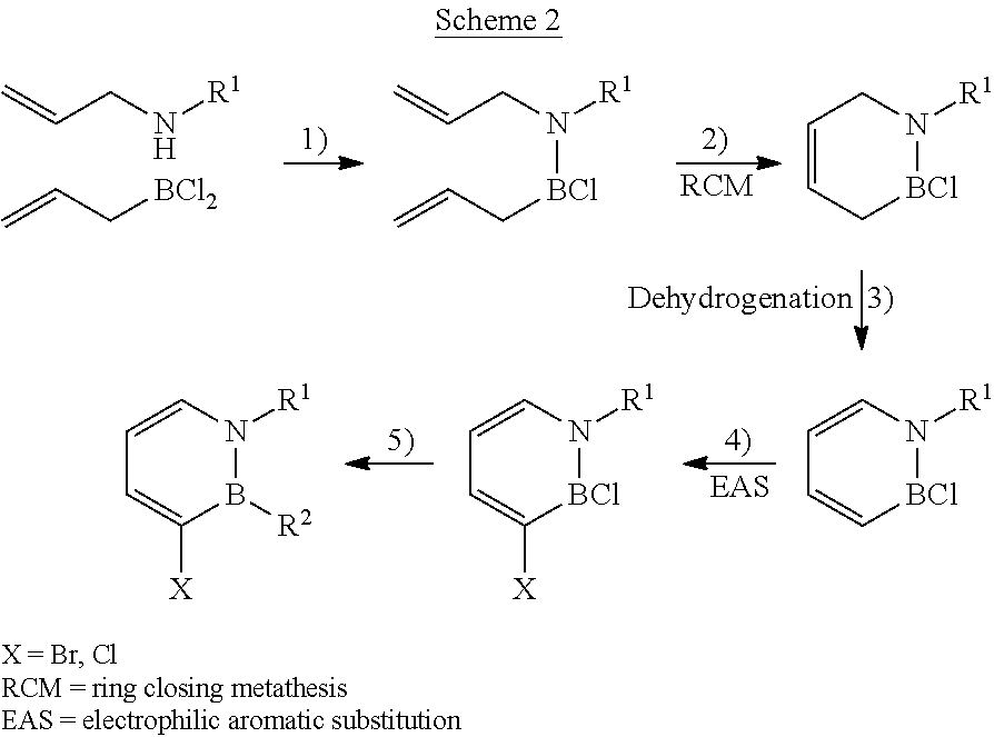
C=CCN[R1].C=CC[BCl2].C=CCN([R1])[BCl]CC=C.C1=CC[BCl]N([R1])C1.C1=CN([R1])[BCl]C=C1.C1=CN([R1])[BCl]C([X])=C1.C1=CN([R1])B([R2])C([X])=C1
